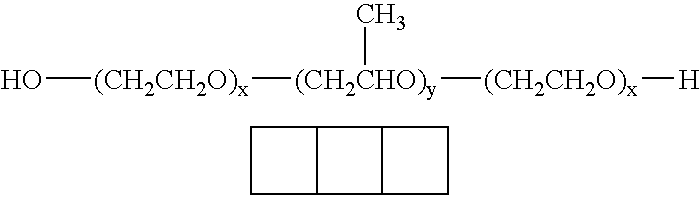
O[(CH2CH2O)x][(CH2CHO)y]([(CH2CH2O)x][H])C
